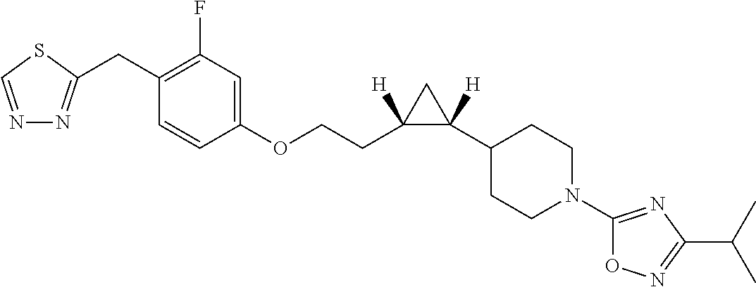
C1(CC2=NN=CS2)=C(F)C=C(OCCC2([H])C([H])(C3CCN(C4=NC(C(C)C)=NO4)CC3)C2)C=C1
